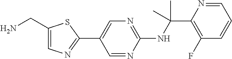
N(C(C1=C(F)C=CC=N1)(C)C)C1=NC=C(C2=NC=C(CN)S2)C=N1
